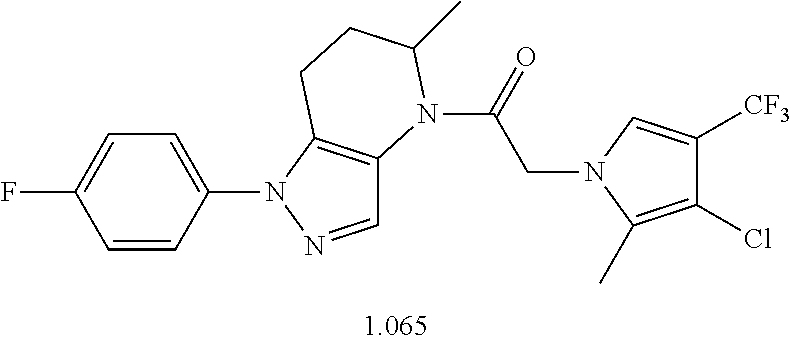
C1=C(N2N=CC3=C2CCC(C)N3C(=O)CN2C(C)=C(Cl)C([CF3])=C2)C=CC(F)=C1
